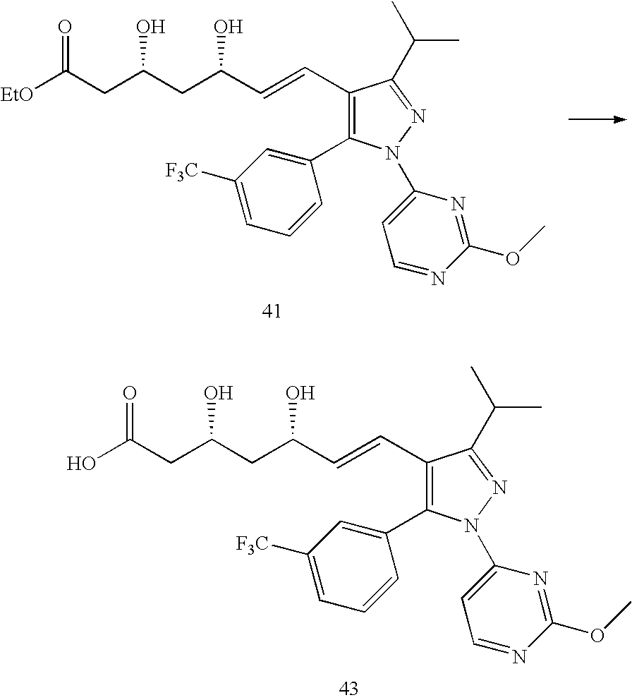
[EtO]C(CC(CC(C=CC1=C(C2=CC([F3C])=CC=C2)N(C2=CC=NC(OC)=N2)N=C1C(C)C)O)O)=O.OC(CC(CC(C=CC1=C(C2=CC([F3C])=CC=C2)N(C2=CC=NC(OC)=N2)N=C1C(C)C)O)O)=O
